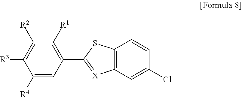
C1([R4])=CC(C2=[X]C3=C(S2)C=CC(Cl)=C3)=C([R1])C([R2])=C1[R3]
